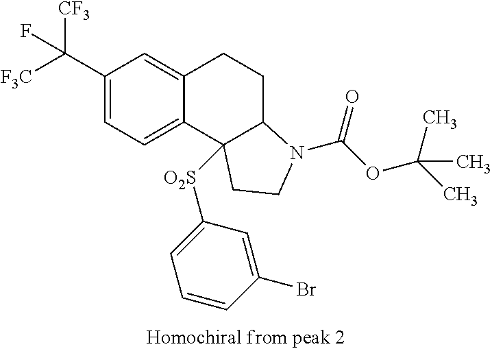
C1(C([F3C])([CF3])F)=CC=C2C(=C1)CCC1C2([O2S]C2=CC=CC(Br)=C2)CCN1C(OC(C)(C)C)=O
